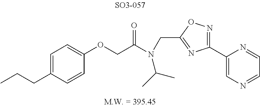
C1(OCC(N(C(C)C)CC2=NC(C3=CN=CC=N3)=NO2)=O)=CC=C(CCC)C=C1
